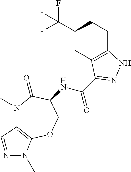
N1(C)C2=C(OCC(NC(=O)C3=NNC4=C3CC(C(F)(F)F)CC4)C1=O)N(C)N=C2
